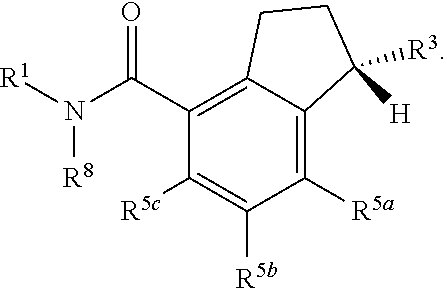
C1([R5a])=C2C(=C(C(N([R1])[R8])=O)C([R5c])=C1[R5b])CCC2([H])[R3]
